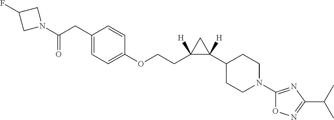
C1=C(CC(N2CC(F)C2)=O)C=CC(OCCC2([H])C(C3CCN(C4=NC(C(C)C)=NO4)CC3)([H])C2)=C1
